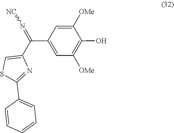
C1([OMe])=CC(C(C2=CSC(C3=CC=CC=C3)=N2)=N[NC])=CC([OMe])=C1O
